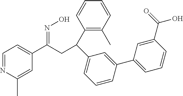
C1=NC(C)=CC(C(CC(C2=C(C)C=CC=C2)C2=CC=CC(C3=CC=CC(C(=O)O)=C3)=C2)=NO)=C1
